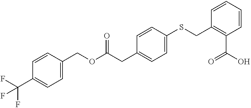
C1=CC(SCC2=C(C(O)=O)C=CC=C2)=CC=C1CC(OCC1=CC=C(C(F)(F)F)C=C1)=O
